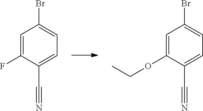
BrC1=CC=C(C#N)C(F)=C1.BrC1=CC=C(C#N)C(OCC)=C1
